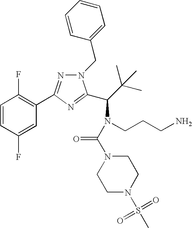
C1=CC(F)=CC(C2=NN(CC3=CC=CC=C3)C(C(N(CCCN)C(=O)N3CCN(S(=O)(=O)C)CC3)C(C)(C)C)=N2)=C1F
